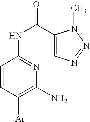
C1=CC([Ar])=C(N)N=C1NC(C1=CN=NN1C)=O
